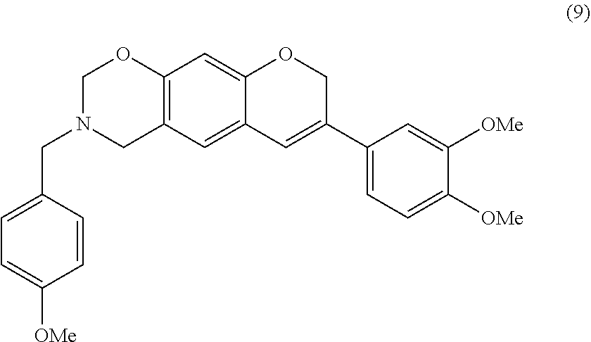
C1=C(CN2CC3=C(OC2)C=C2C(=C3)C=C(C3=CC=C([OMe])C([OMe])=C3)CO2)C=CC([OMe])=C1
